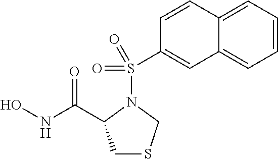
C1=CC=C2C(=C1)C=C(S(=O)(=O)N1CSCC1C(NO)=O)C=C2
